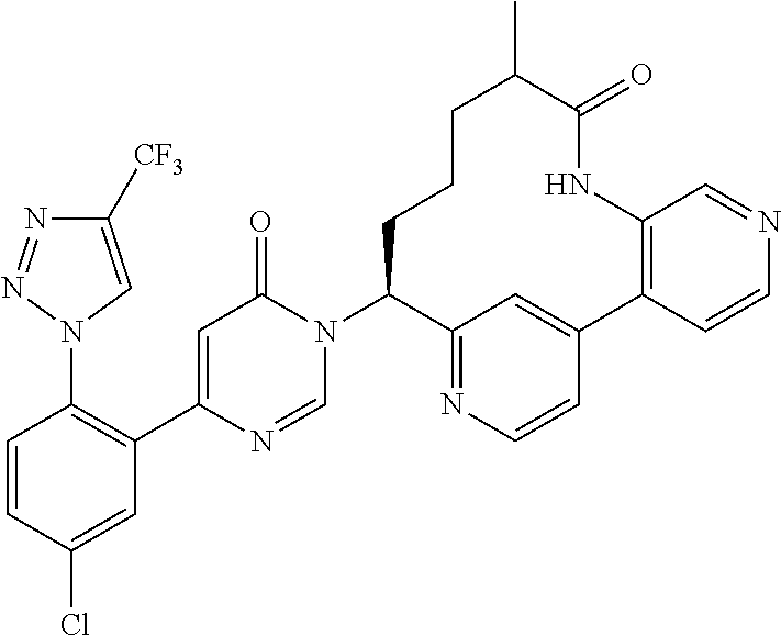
C1([CF3])=CN(C2=C(C3=CC(=O)N(C4CCCC(C)C(=O)NC5=C(C6=CC4=NC=C6)C=CN=C5)C=N3)C=C(Cl)C=C2)N=N1
